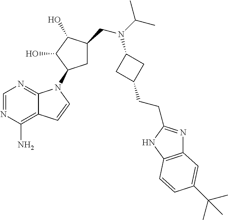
N1=C2C(=C(N)N=C1)C=CN2C1CC(CN(C(C)C)C2CC(CCC3=NC4=C(N3)C=CC(C(C)(C)C)=C4)C2)C(O)C1O
